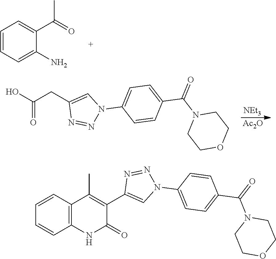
C1=CC=C(N)C(C(=O)C)=C1.[NEt3].[Ac2O].OC(CC1=CN(C2=CC=C(C(=O)N3CCOCC3)C=C2)N=N1)=O.C1=CC=CC2=C1C(C)=C(C1=CN(C3=CC=C(C(=O)N4CCOCC4)C=C3)N=N1)C(=O)N2
